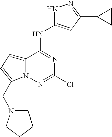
C12=CC=C(CN3CCCC3)N1N=C(Cl)N=C2NC1=CC(C2CC2)=NN1
